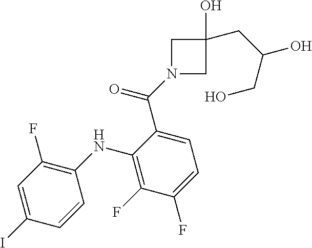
C1N(C(=O)C2=CC=C(F)C(F)=C2NC2=C(F)C=C(I)C=C2)CC1(O)CC(O)CO
